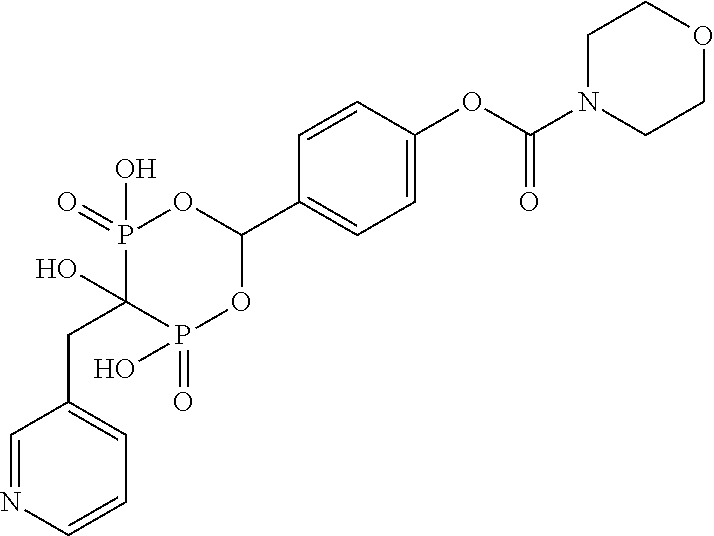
C1=NC=CC=C1CC1(O)P(=O)(O)OC(C2=CC=C(OC(N3CCOCC3)=O)C=C2)OP1(=O)O
